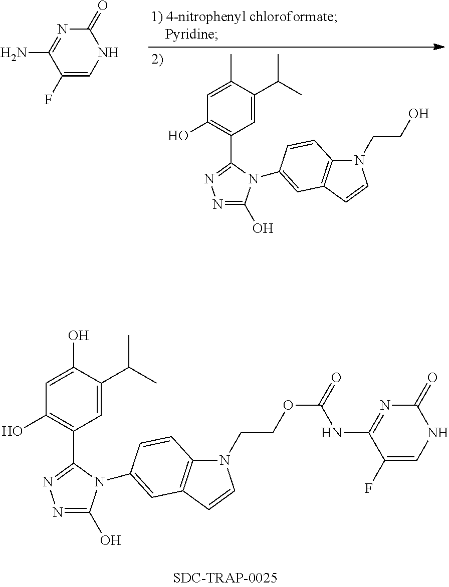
C1=C(C(C)C)C(C)=CC(O)=C1C1=NN=C(O)N1C1=CC2=C(N(CCO)C=C2)C=C1.C1(F)=CNC(=O)N=C1N.C1=C(C(C)C)C(O)=CC(O)=C1C1=NN=C(O)N1C1=CC2=C(N(CCOC(NC3=NC(=O)NC=C3F)=O)C=C2)C=C1
